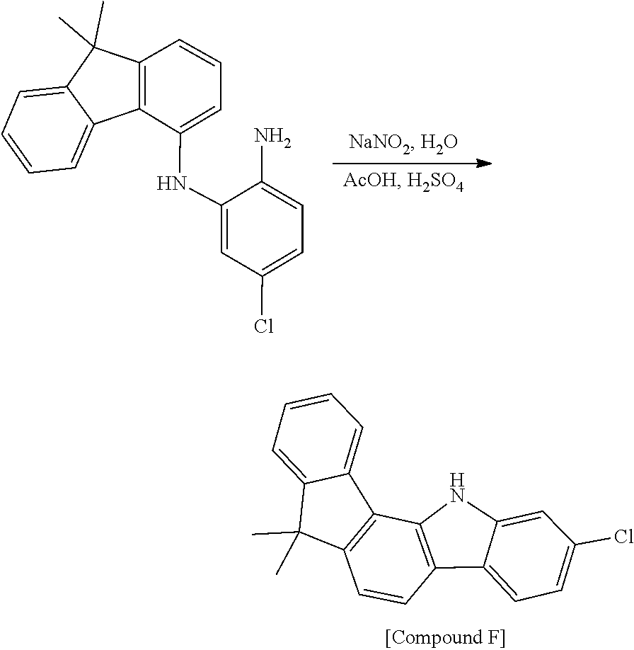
C1=C2C(C)(C)C3=C(C2=CC=C1)C(NC1=CC(Cl)=CC=C1N)=CC=C3.C12=CC=C(Cl)C=C1NC1=C2C=CC2=C1C1=CC=CC=C1C2(C)C
